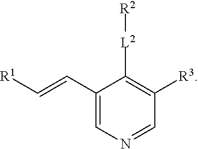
C1(C=C[R1])=CN=CC([R3])=C1[L2][R2]
